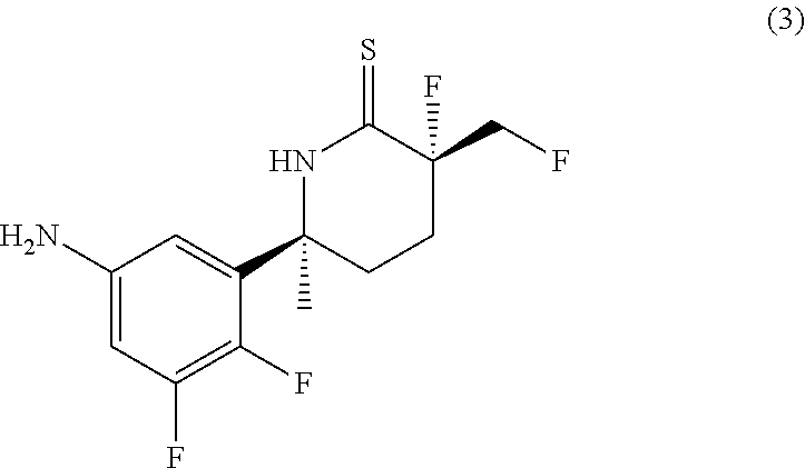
NC1=CC(F)=C(F)C(C2(C)CCC(F)(CF)C(=S)N2)=C1
